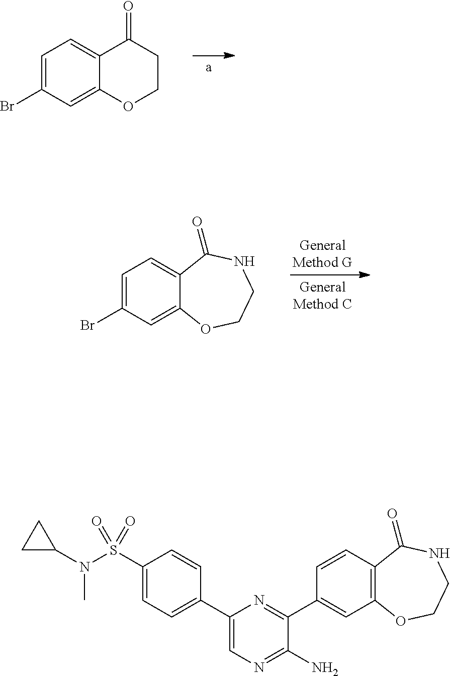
C1=C(Br)C=C2C(=C1)C(=O)CCO2.BrC1=CC=C2C(=C1)OCCNC2=O.N(S(C1=CC=C(C2=CN=C(N)C(C3=CC4=C(C=C3)C(=O)NCCO4)=N2)C=C1)(=O)=O)(C1CC1)C
